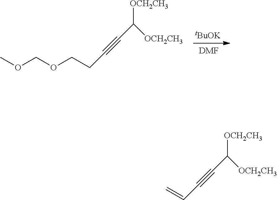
COCOCCC#CC([OCH2CH3])[OCH2CH3].[tBuOK].[DMF].C=CC#CC([OCH2CH3])[OCH2CH3]
